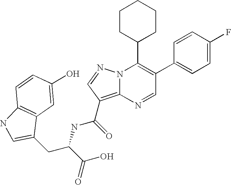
C1(C2=CC=C(F)C=C2)=C(C2CCCCC2)N2C(=C(C(NC(C(O)=O)CC3=CNC4=C3C=C(O)C=C4)=O)C=N2)N=C1
